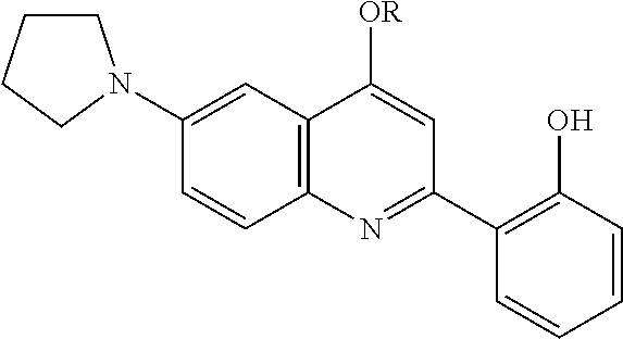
C12=C(C=C(N3CCCC3)C=C1)C([OR])=CC(C1=C(O)C=CC=C1)=N2
